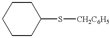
C1CCC(S[CH2C6H5])CC1
